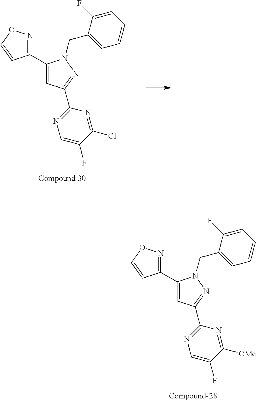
C1(C2=CC(C3=NC=C(F)C([OMe])=N3)=NN2CC2=CC=CC=C2F)=NOC=C1.C1(C2=CC(C3=NC=C(F)C(Cl)=N3)=NN2CC2=CC=CC=C2F)=NOC=C1
